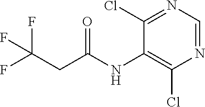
C1(Cl)=NC=NC(Cl)=C1NC(CC(F)(F)F)=O
